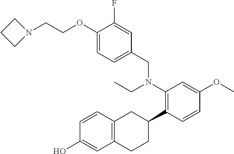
C(COC1=CC=C(CN(C2=C(C3CC4=C(CC3)C=C(O)C=C4)C=CC(OC)=C2)CC)C=C1F)N1CCC1
